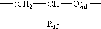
C([O)nf]C)([R1f])[(CH2]C
